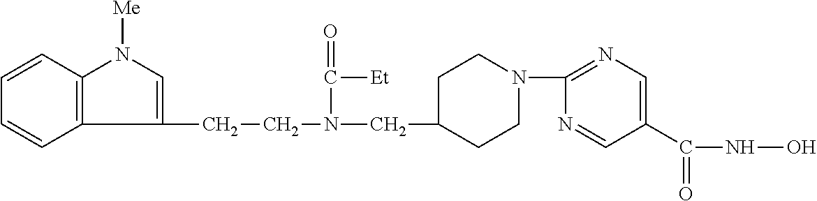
C12=C(C=CC=C1)N([Me])C=C2CCN(CC1CCN(C2=NC=C(C(=O)NO)C=N2)CC1)C(=O)[Et]
